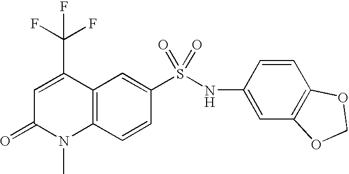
C12=C(C=CC(S(NC3=CC4=C(C=C3)OCO4)(=O)=O)=C1)N(C)C(=O)C=C2C(F)(F)F
